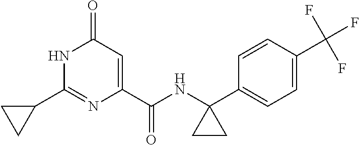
C1(=O)C=C(C(NC2(C3=CC=C(C(F)(F)F)C=C3)CC2)=O)N=C(C2CC2)N1
